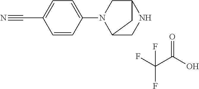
C1=CC(C#N)=CC=C1N1CC2NCC1C2.FC(C(O)=O)(F)F
